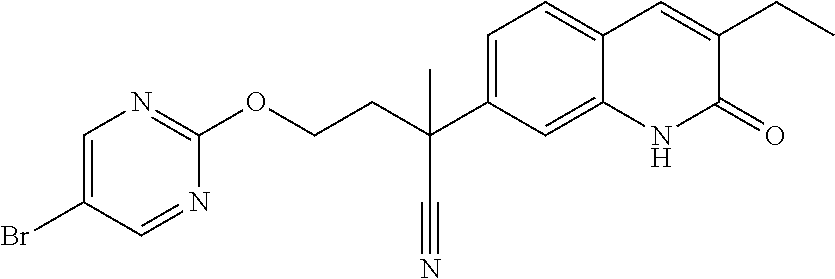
C1(OCCC(C#N)(C2=CC=C3C(=C2)NC(=O)C(CC)=C3)C)=NC=C(Br)C=N1
